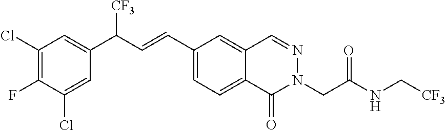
C1(C=CC(C2=CC(Cl)=C(F)C(Cl)=C2)[CF3])=CC=C2C(=C1)C=NN(CC(NC[CF3])=O)C2=O
